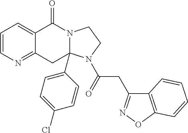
C1=CN=C2C(=C1)C(=O)N1CCN(C(CC3=NOC4=C3C=CC=C4)=O)C1(C1=CC=C(Cl)C=C1)C2
